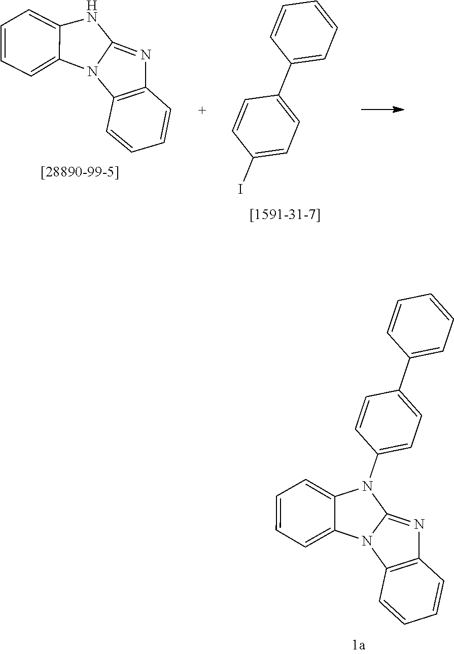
C1=CC2=C(N=C3N(C4=CC=C(C5=CC=CC=C5)C=C4)C4=CC=CC=C4N23)C=C1.C1=CC=CC2=C1N1C(=N2)NC2=CC=CC=C12.C1=CC=C(C2=CC=C(I)C=C2)C=C1
